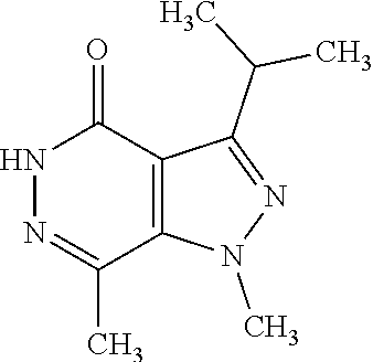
CN1C2=C(C(=O)NN=C2C)C(C(C)C)=N1
